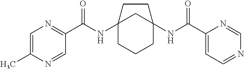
C12(NC(C3=NC=C(C)N=C3)=O)CCCC(NC(C3=CC=NC=N3)=O)(C1)CC2
